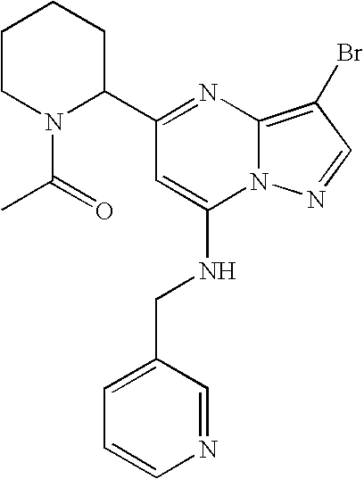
C1CN(C(=O)C)C(C2=NC3=C(Br)C=NN3C(NCC3=CC=CN=C3)=C2)CC1
